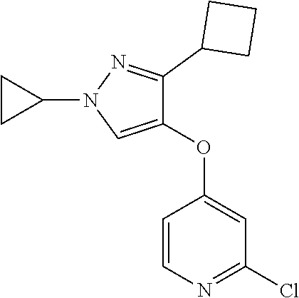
C1=CN=C(Cl)C=C1OC1=CN(C2CC2)N=C1C1CCC1
